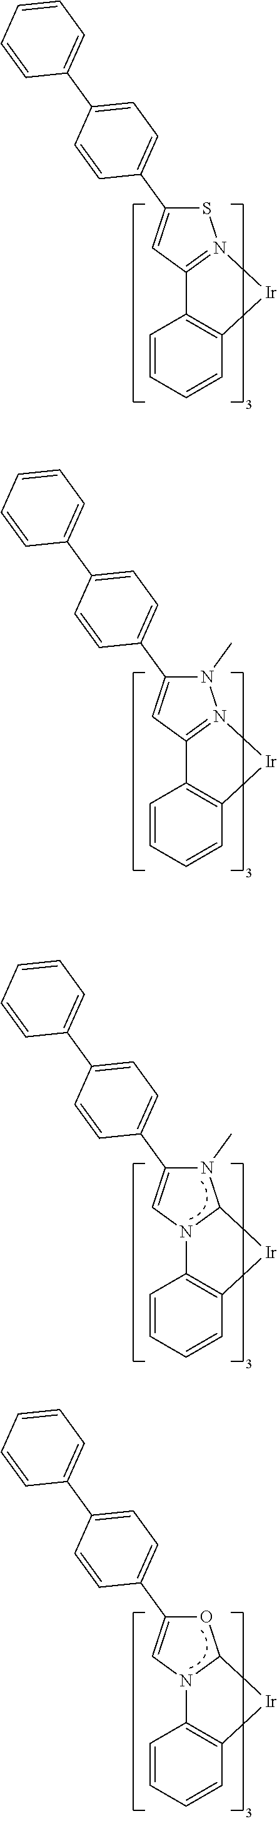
C1=CC=CC2=C1C1=N(SC(C3=CC=C(C4=CC=CC=C4)C=C3)=C1)[Ir]2.C1=CC=CC2=C1C1=N(N(C)C(C3=CC=C(C4=CC=CC=C4)C=C3)=C1)[Ir]2.C1=CC=CC2=C1N1C(N(C)C(C3=CC=C(C4=CC=CC=C4)C=C3)=C1)[Ir]2.C1=CC=CC2=C1N1C(OC(C3=CC=C(C4=CC=CC=C4)C=C3)=C1)[Ir]2
